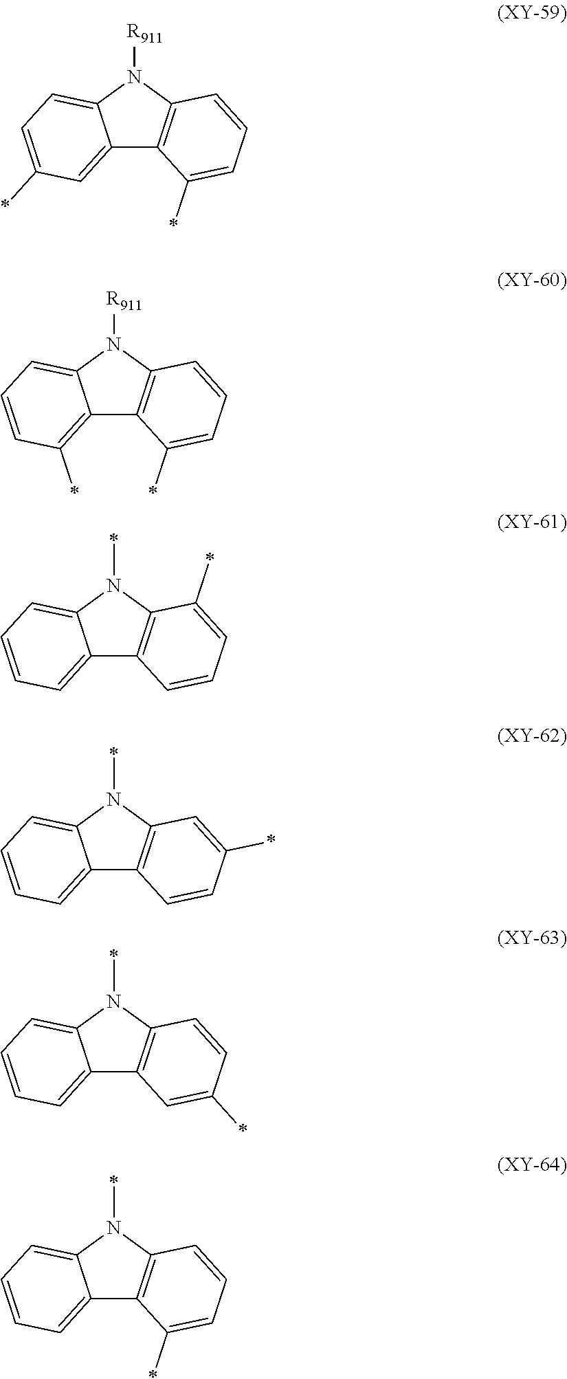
C12=CC(*)=CC=C1N([R911])C1=C2C(*)=CC=C1.C12=C(*)C=CC=C1N([R911])C1=C2C(*)=CC=C1.C12=CC=CC=C1N(*)C1=C2C=CC=C1*.C12=CC=CC=C1N(*)C1=C2C=CC(*)=C1.C12=CC=CC=C1N(*)C1=C2C=C(*)C=C1.C12=CC=CC=C1N(*)C1=C2C(*)=CC=C1
